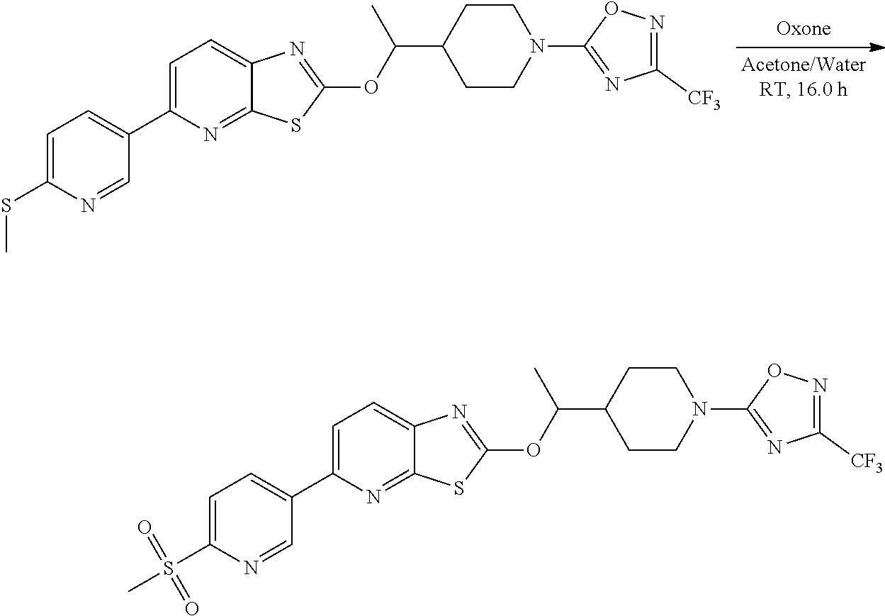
C1=C(C2=CC=C(SC)N=C2)N=C2C(=C1)N=C(OC(C1CCN(C3=NC([CF3])=NO3)CC1)C)S2.C1=C(C2=CC=C(S(C)(=O)=O)N=C2)N=C2C(=C1)N=C(OC(C1CCN(C3=NC([CF3])=NO3)CC1)C)S2
